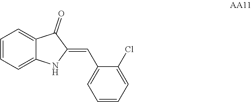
C1=CC=C2C(=C1)C(=O)C(=CC1=CC=CC=C1Cl)N2
